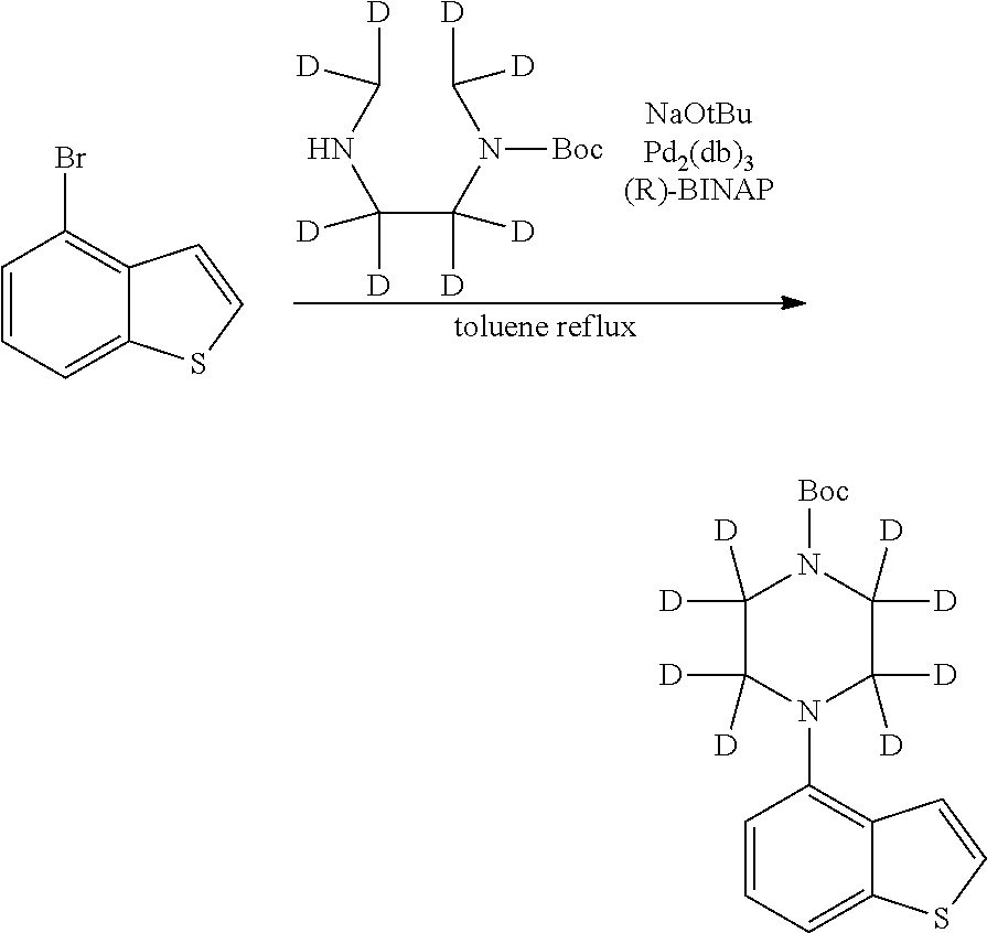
C(C(N([Boc])C([D])[D])([D])[D])(NC([D])[D])([D])[D].C1=CC=C2C(=C1Br)C=CS2.C1([D])([D])C([D])([D])N(C2=C3C(=CC=C2)SC=C3)C([D])([D])C([D])([D])N1[Boc]
